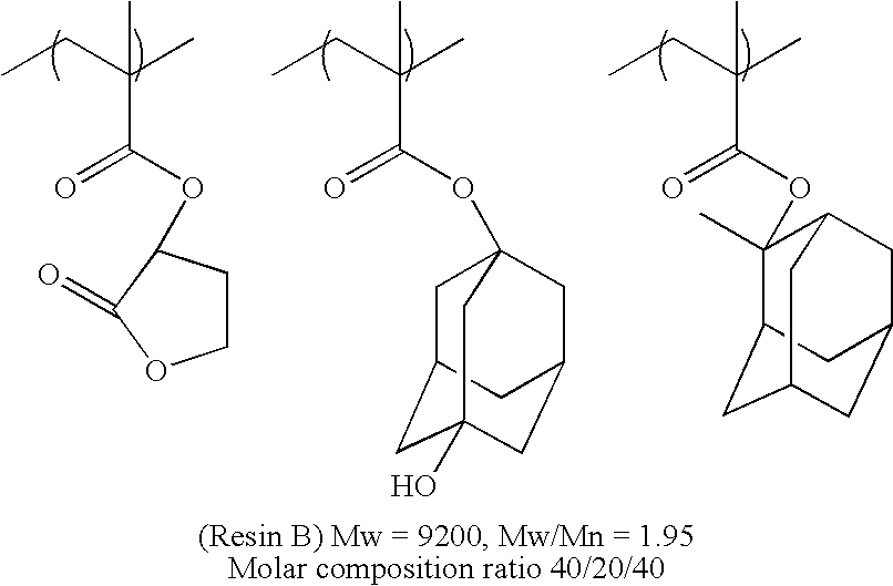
CCC(C)(C)C(=O)OC1CCOC1=O.C1C2CC3(O)CC(CC1(OC(C(CC)(C)C)=O)C3)C2.C12CC3CC(CC(C3)C1(C)OC(C(CC)(C)C)=O)C2
